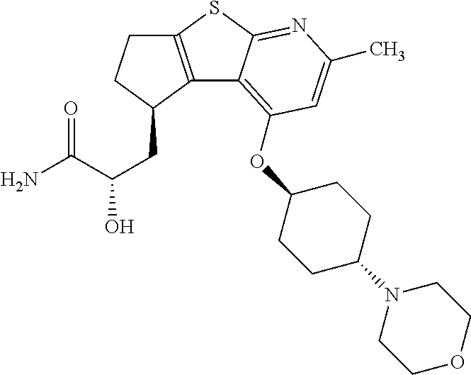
C1C2=C(C(CC(C(N)=O)O)C1)C1=C(OC3CCC(N4CCOCC4)CC3)C=C(C)N=C1S2
